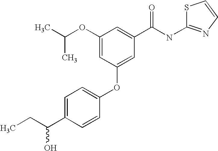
S1C(NC(C2=CC(OC(C)C)=CC(OC3=CC=C(C(CC)O)C=C3)=C2)=O)=NC=C1
